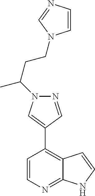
C12=C(C3=CN(C(CCN4C=CN=C4)C)N=C3)C=CN=C1NC=C2
